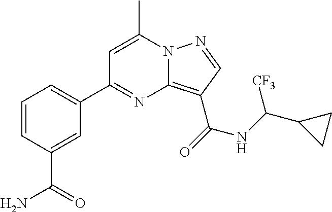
C1=CC(C(=O)N)=CC(C2=NC3=C(C(=O)NC(C4CC4)[CF3])C=NN3C(C)=C2)=C1
